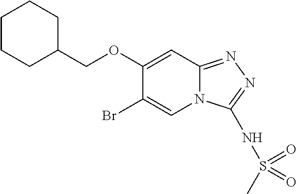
C1(OCC2CCCCC2)=CC2=NN=C(NS(C)(=O)=O)N2C=C1Br
